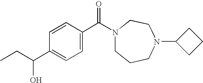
C(C(C1=CC=C(C(=O)N2CCCN(C3CCC3)CC2)C=C1)O)C
